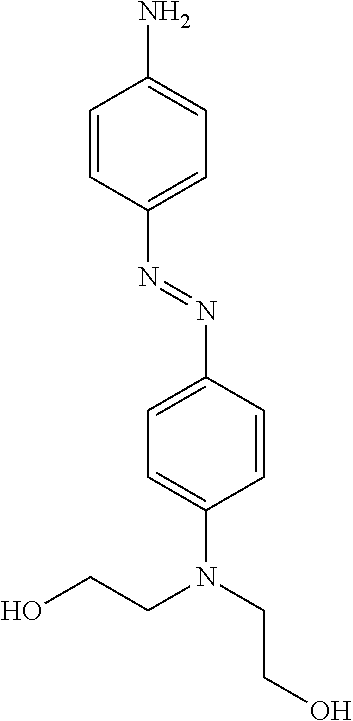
C1=CC(N=NC2=CC=C(N(CCO)CCO)C=C2)=CC=C1N
